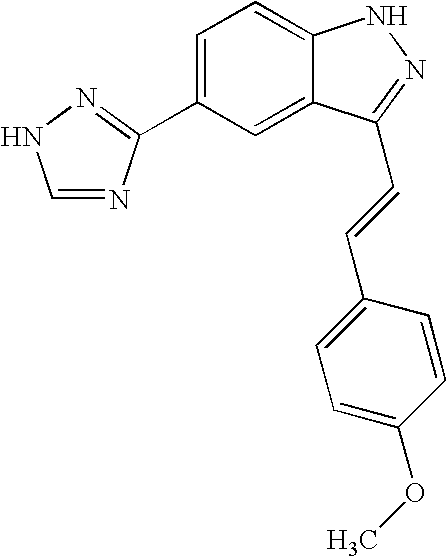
C1=NC(C2=CC=C3C(=C2)C(C=CC2=CC=C(OC)C=C2)=NN3)=NN1
